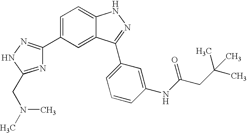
C1=C(C2=NNC(CN(C)C)=N2)C=C2C(=C1)NN=C2C1=CC=CC(NC(=O)CC(C)(C)C)=C1
